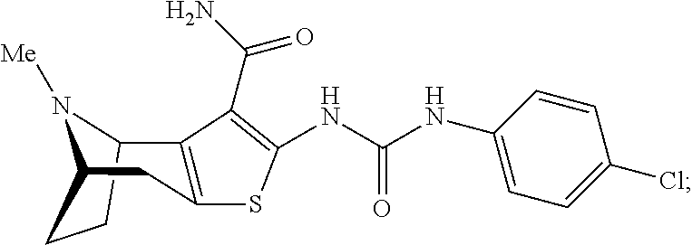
N1([Me])C2C3=C(SC(NC(NC4=CC=C(Cl)C=C4)=O)=C3C(N)=O)CC1CC2
